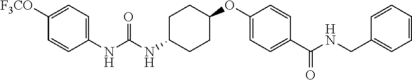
C1([F3CO])=CC=C(NC(NC2CCC(OC3=CC=C(C(NCC4=CC=CC=C4)=O)C=C3)CC2)=O)C=C1
